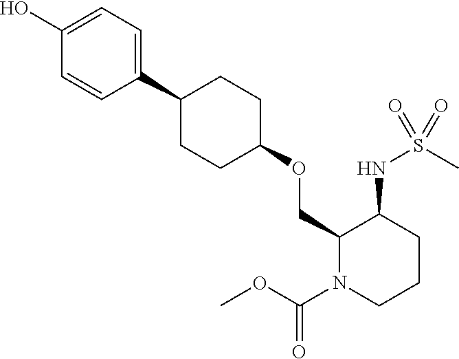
C1(C2CCC(OCC3N(C(OC)=O)CCCC3NS(C)(=O)=O)CC2)=CC=C(O)C=C1
